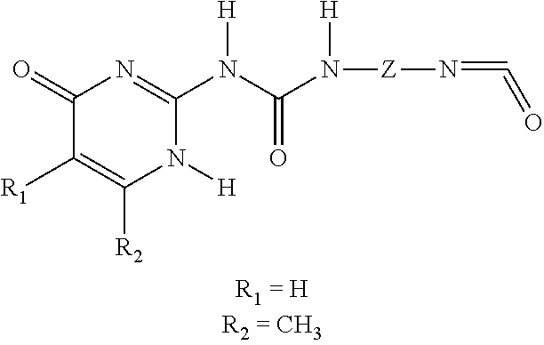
C1(=O)C([R1])=C([R2])N([H])C(N(C(N([Z]N=C=O)[H])=O)[H])=N1
